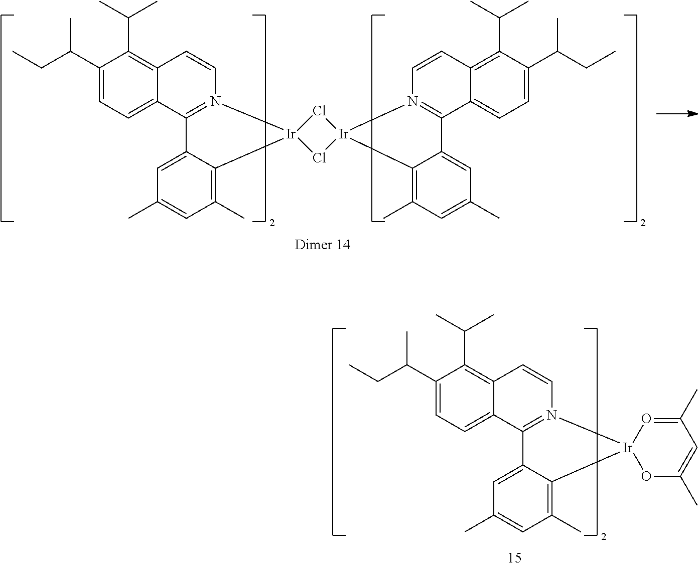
C1(C(C)CC)=CC=C2C(=C1C(C)C)C=CN1=C2C2=CC(C)=CC(C)=C2[Ir]12Cl[Ir]1(Cl2)N2=C(C3=CC=C(C(C)CC)C(C(C)C)=C3C=C2)C2=CC(C)=CC(C)=C21.C1(C(C)CC)=CC=C2C(=C1C(C)C)C=CN1=C2C2=CC(C)=CC(C)=C2[Ir]12OC(C)=CC(C)=O2
